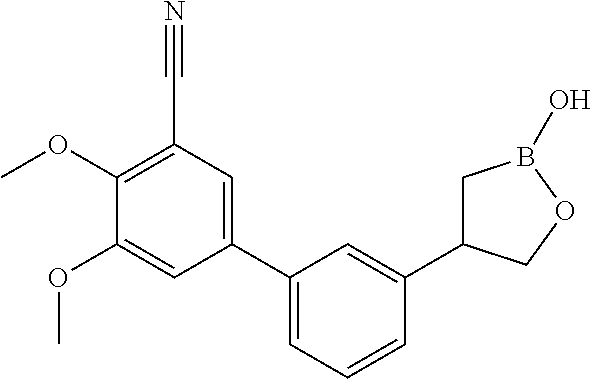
C1(C2=CC=CC(C3CB(O)OC3)=C2)=CC(C#N)=C(OC)C(OC)=C1
